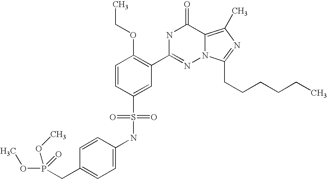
C1=CC(S(NC2=CC=C(CP(OC)(OC)=O)C=C2)(=O)=O)=CC(C2=NN3C(=C(C)N=C3CCCCCC)C(=O)N2)=C1OCC
